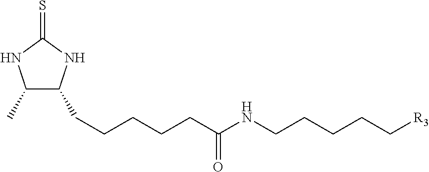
C1(C)C(CCCCCC(NCCCCC[R3])=O)NC(=S)N1
